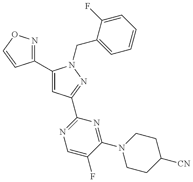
C1(C2=CC(C3=NC=C(F)C(N4CCC([CN])CC4)=N3)=NN2CC2=CC=CC=C2F)=NOC=C1
